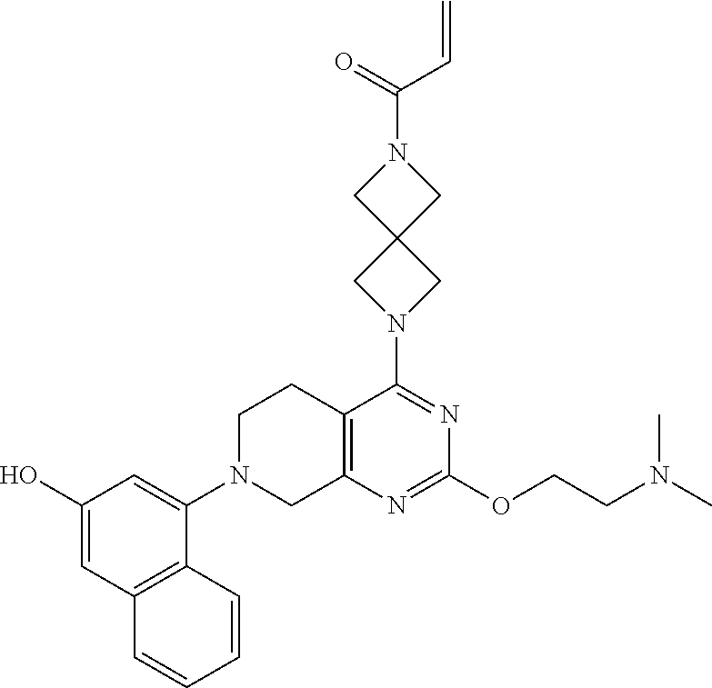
C1(O)=CC2=C(C(N3CC4=C(CC3)C(N3CC5(C3)CN(C(=O)C=C)C5)=NC(OCCN(C)C)=N4)=C1)C=CC=C2
